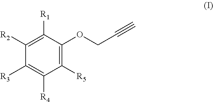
C1([R3])=C([R4])C([R5])=C(OCC#C)C([R1])=C1[R2]
